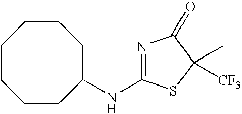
C1(NC2=NC(=O)C(C)([CF3])S2)CCCCCCC1
